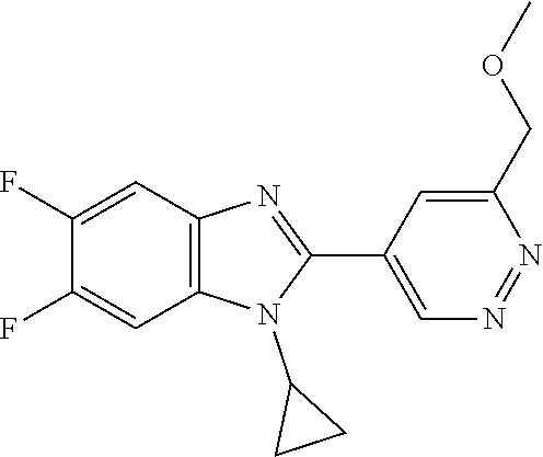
C1(F)=CC2=C(C=C1F)N(C1CC1)C(C1=CN=NC(COC)=C1)=N2
